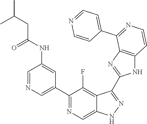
C1=NC=C(C2=NC=C3C(=C2F)C(C2=NC4=C(N2)C=CN=C4C2=CC=NC=C2)=NN3)C=C1NC(CC(C)C)=O
